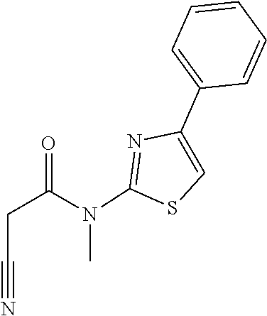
C1=CC=CC(C2=CSC(N(C(CC#N)=O)C)=N2)=C1
